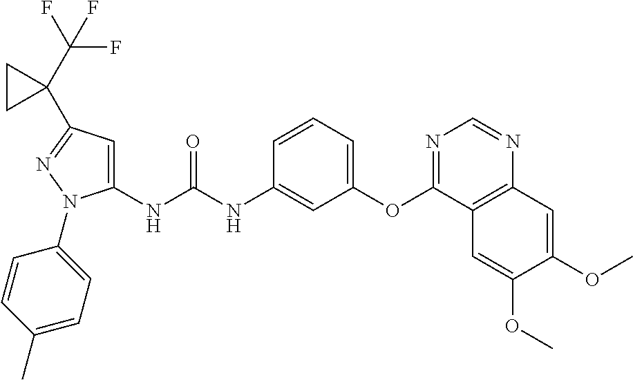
C1(NC(NC2=CC(OC3=NC=NC4=C3C=C(OC)C(OC)=C4)=CC=C2)=O)=CC(C2(C(F)(F)F)CC2)=NN1C1=CC=C(C)C=C1
